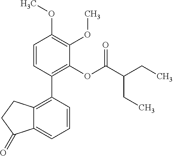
C1=CC(C2=C3C(=CC=C2)C(=O)CC3)=C(OC(C(CC)CC)=O)C(OC)=C1OC
